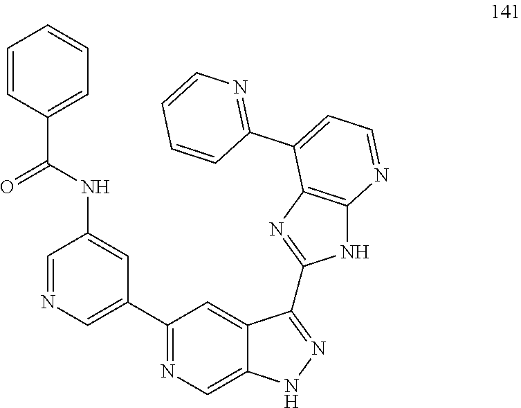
C1=NC=C(C2=NC=C3C(=C2)C(C2=NC4=C(N2)N=CC=C4C2=NC=CC=C2)=NN3)C=C1NC(C1=CC=CC=C1)=O
